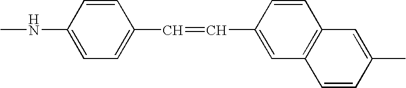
CNC1=CC=C(C=CC2=CC3=C(C=C2)C=C(C)C=C3)C=C1
